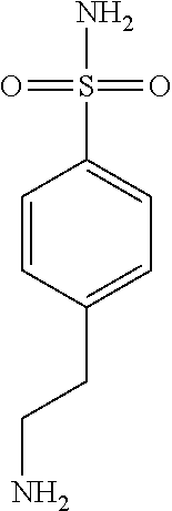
C1=CC(CCN)=CC=C1S(N)(=O)=O
